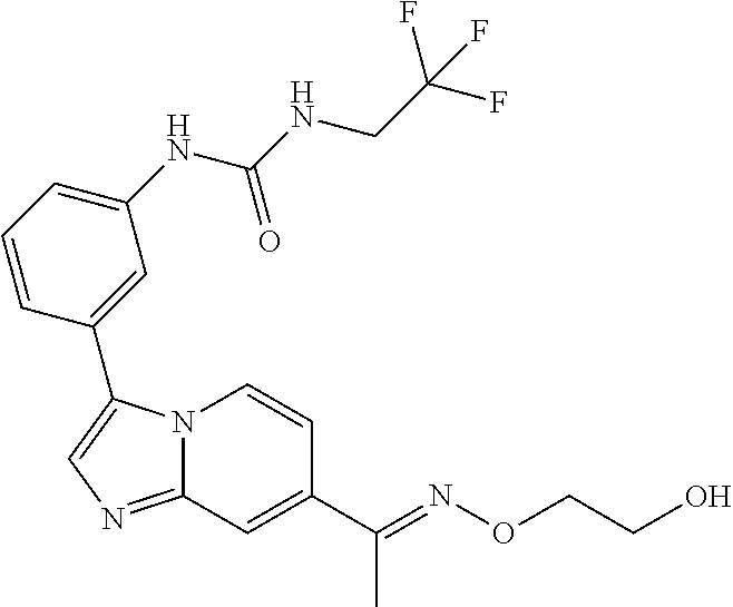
N12C(=NC=C1C1=CC(NC(NCC(F)(F)F)=O)=CC=C1)C=C(C(C)=NOCCO)C=C2
